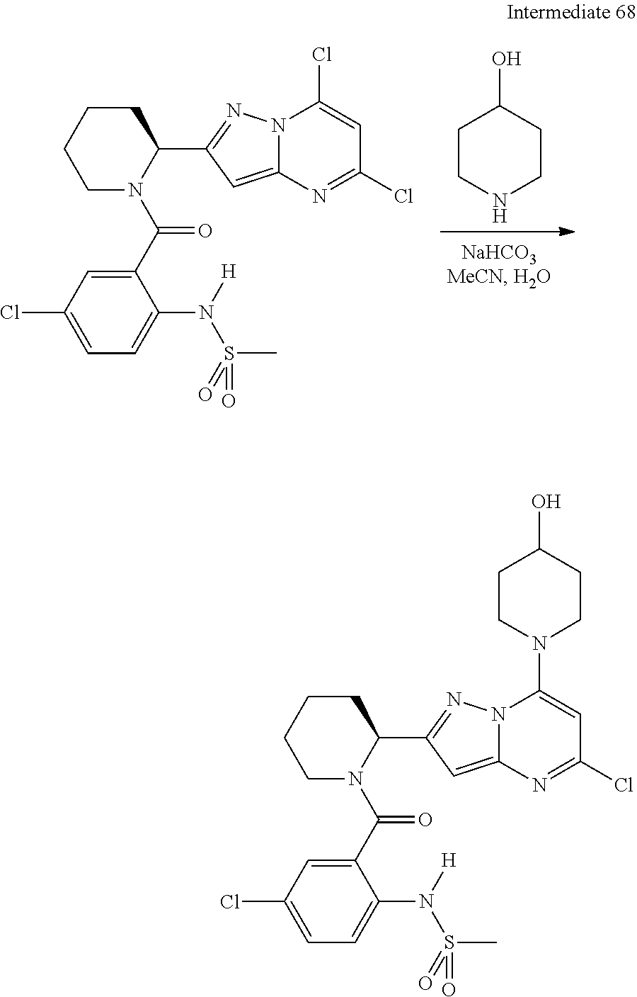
N1(C(C2=CC(Cl)=CC=C2N(S(=O)(C)=O)[H])=O)C(C2=NN3C(=C2)N=C(Cl)C=C3N2CCC(O)CC2)CCCC1.C1NCCC(O)C1.N1(C(C2=CC(Cl)=CC=C2N(S(=O)(C)=O)[H])=O)C(C2=NN3C(=C2)N=C(Cl)C=C3Cl)CCCC1
